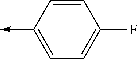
C1=C(->C)C=CC(F)=C1
